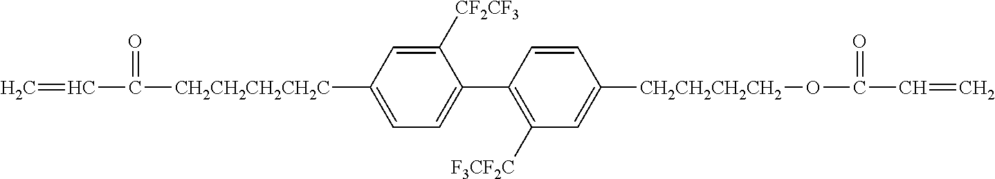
C=CC(=O)[CH2CH2CH2CH2C]C1=CC=C(C2=C([F3CF2C])C=C([CH2CH2CH2CH2]OC(=O)C=C)C=C2)C([CF2CF3])=C1
